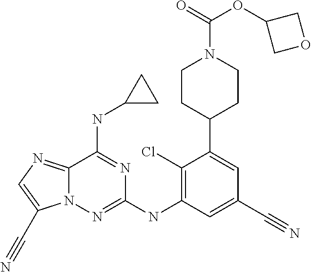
N12C(=NC=C1C#N)C(NC1CC1)=NC(NC1=C(Cl)C(C3CCN(C(=O)OC4COC4)CC3)=CC(C#N)=C1)=N2
